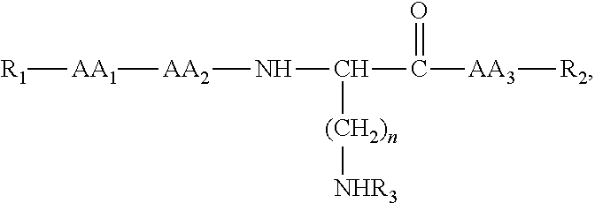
[R1][AA1][AA2]NC(C([AA3][R2])=O)[(CH2)n][NHR3]
